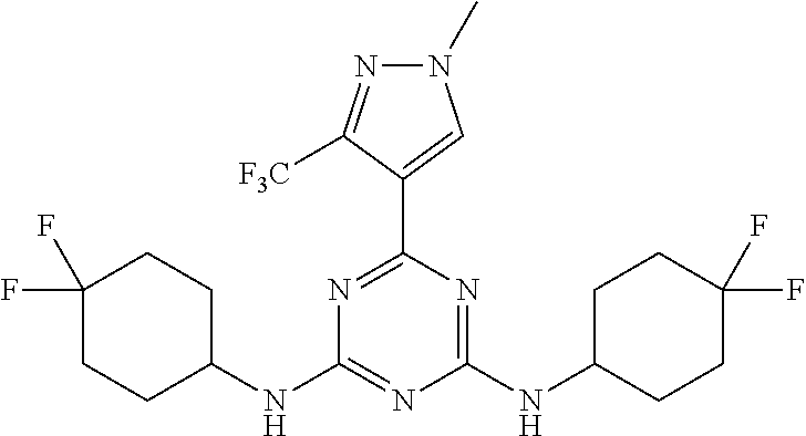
N1(C)N=C([F3C])C(C2=NC(NC3CCC(F)(F)CC3)=NC(NC3CCC(F)(F)CC3)=N2)=C1
